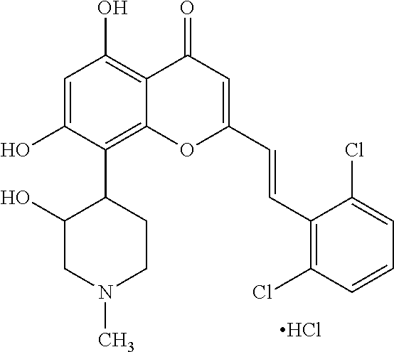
C1=C(O)C(C2C(O)CN(C)CC2)=C2C(=C1O)C(=O)C=C(C=CC1=C(Cl)C=CC=C1Cl)O2.Cl
